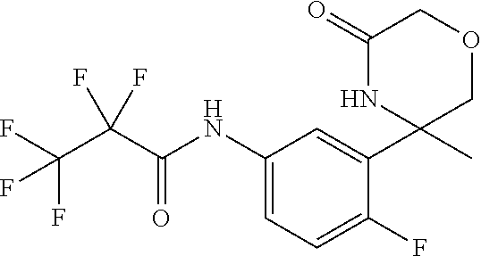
C(C(NC1=CC=C(F)C(C2(C)COCC(=O)N2)=C1)=O)(C(F)(F)F)(F)F
